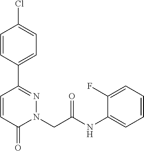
C1=CC(C2=NN(CC(NC3=CC=CC=C3F)=O)C(=O)C=C2)=CC=C1Cl
